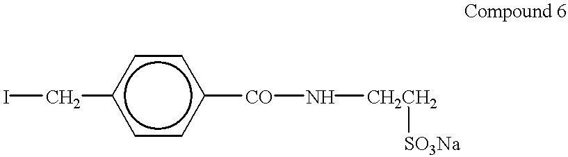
ICc1ccc([CO]N[CH2CH2][SO3Na])cc1
